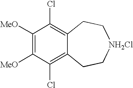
C1([MeO])=C([MeO])C(Cl)=C2C(=C1Cl)CC[NH2Cl]CC2
